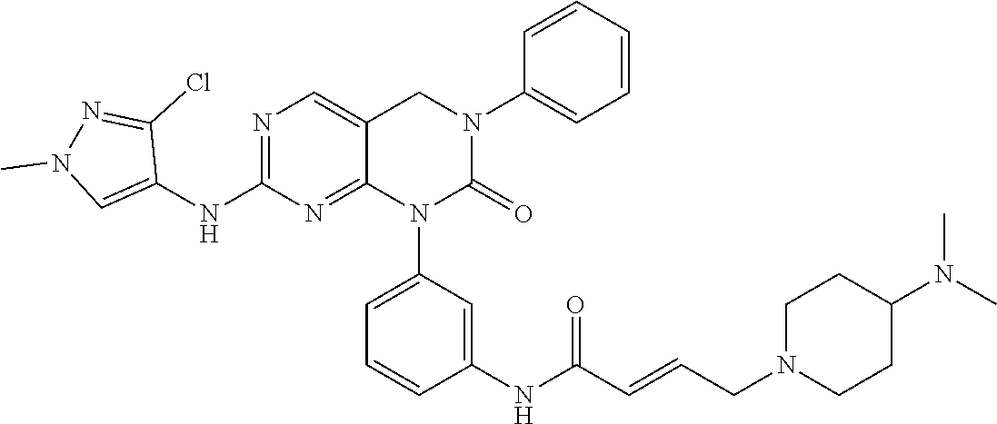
CN(C1CCN(CC=CC(NC2=CC(N3C(=O)N(C4=CC=CC=C4)CC4=CN=C(NC5=CN(C)N=C5Cl)N=C34)=CC=C2)=O)CC1)C
